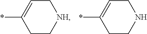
C1C=C(*)CC[NH]1.C1C=C(*)CCN1
